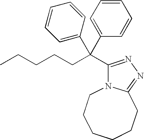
C1(C(CCCCC)(C2=CC=CC=C2)C2=CC=CC=C2)=NN=C2N1CCCCCC2
